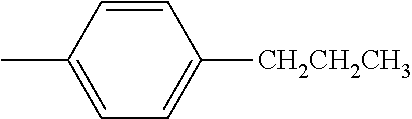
C1=C(C)C=CC([CH2CH2CH3])=C1
